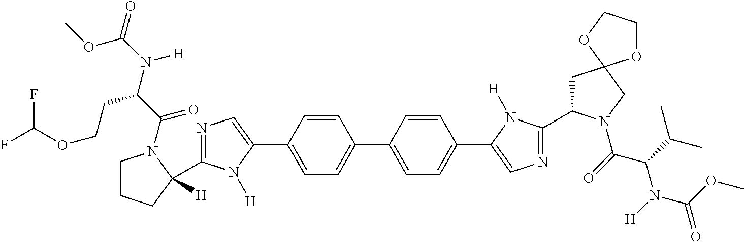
C1(C2([H])CCCN2C(C(N(C(=O)OC)[H])CCOC(F)F)=O)=NC=C(C2=CC=C(C3=CC=C(C4=CN=C(C5CC6(CN5C(=O)C(C(C)C)N([H])C(OC)=O)OCCO6)N4[H])C=C3)C=C2)N1[H]
